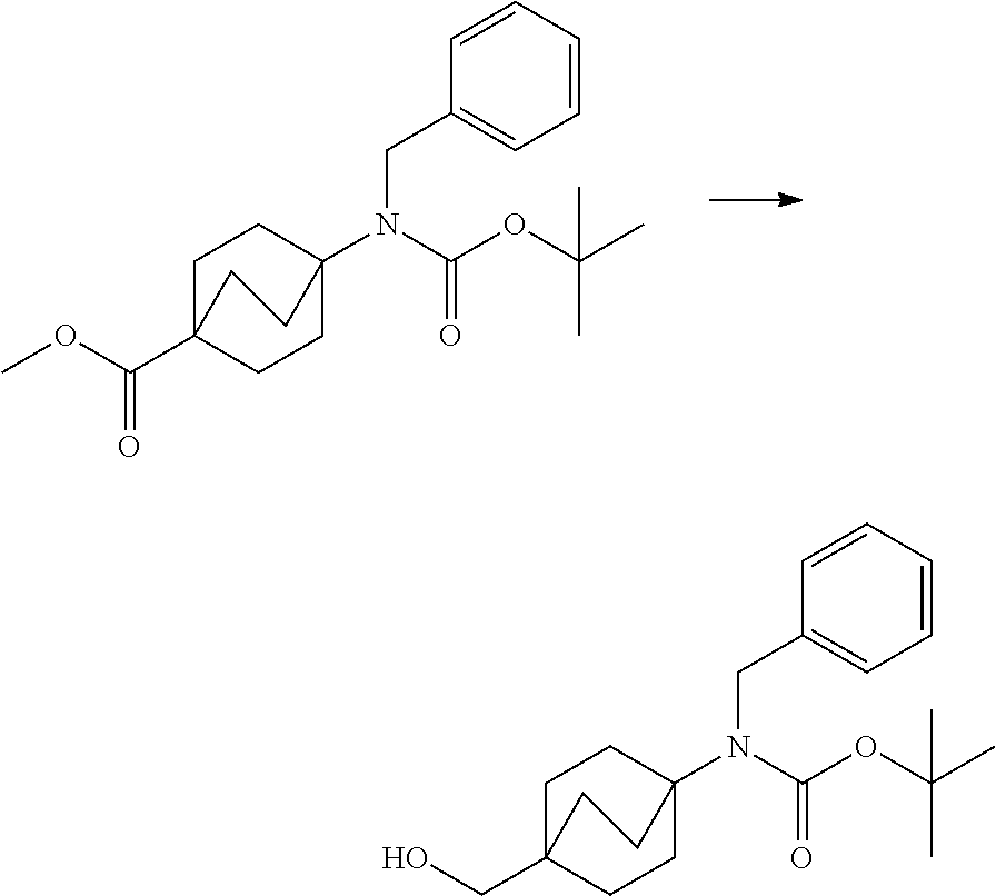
C1C2(C(OC)=O)CCC(N(C(OC(C)(C)C)=O)CC3=CC=CC=C3)(C1)CC2.C1C2(CO)CCC(N(C(OC(C)(C)C)=O)CC3=CC=CC=C3)(C1)CC2
